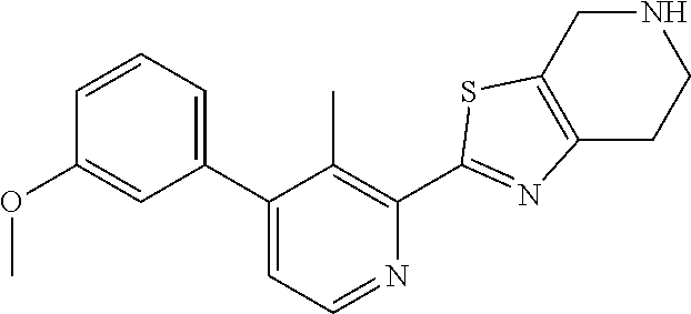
C1(C2=CC=NC(C3=NC4=C(CNCC4)S3)=C2C)=CC=CC(OC)=C1
